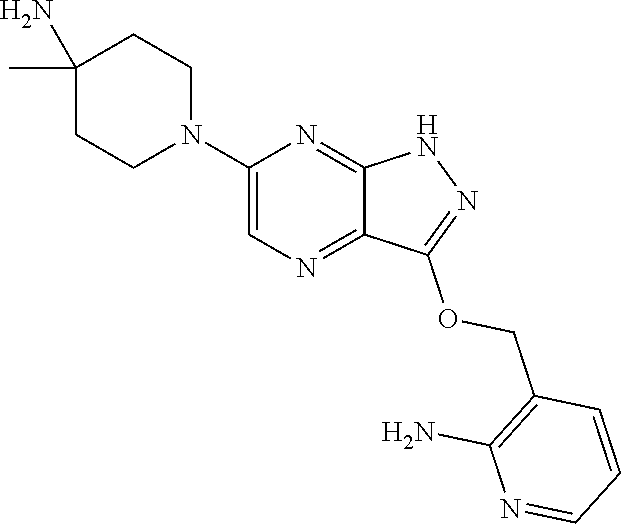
C1(N)(C)CCN(C2=CN=C3C(=N2)NN=C3OCC2=C(N)N=CC=C2)CC1
